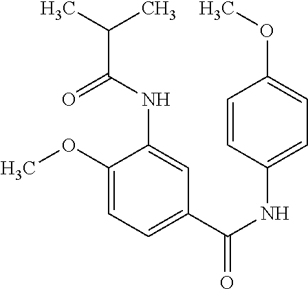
CC(C)C(NC1=CC(C(NC2=CC=C(OC)C=C2)=O)=CC=C1OC)=O
